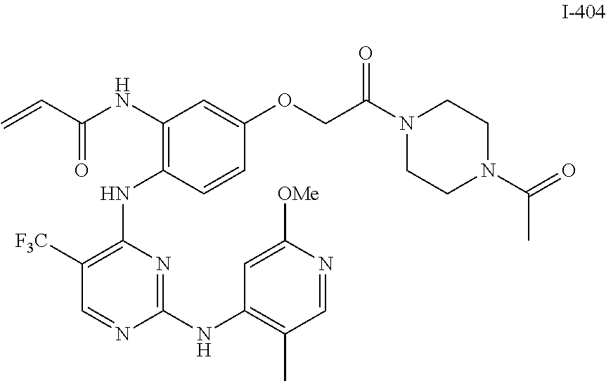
C1([F3C])=C(NC2=C(NC(C=C)=O)C=C(OCC(N3CCN(C(C)=O)CC3)=O)C=C2)N=C(NC2=C(C)C=NC([OMe])=C2)N=C1
